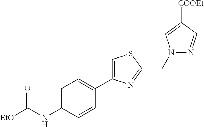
[EtO]C(NC1=CC=C(C2=CSC(CN3N=CC([COOEt])=C3)=N2)C=C1)=O
